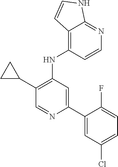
C1(NC2=C(C3CC3)C=NC(C3=CC(Cl)=CC=C3F)=C2)=C2C(=NC=C1)NC=C2
